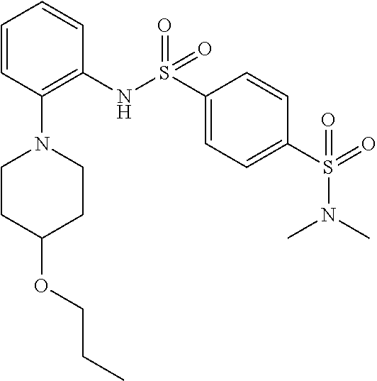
S(=O)(N(C)C)(C1=CC=C(S(=O)(NC2=C(N3CCC(OCCC)CC3)C=CC=C2)=O)C=C1)=O
